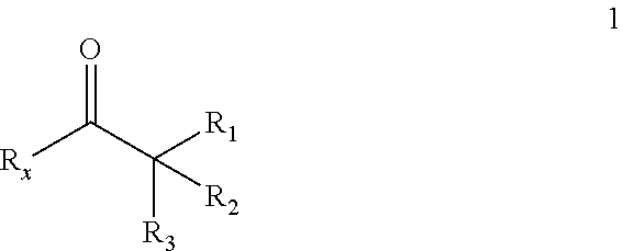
[Rx]C(C([R1])([R3])[R2])=O
